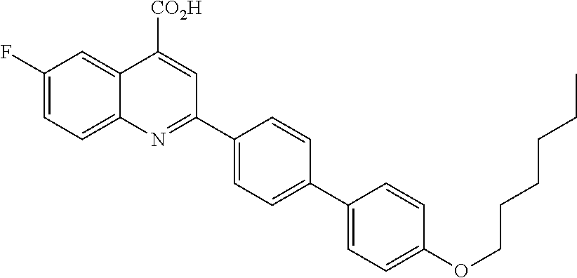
C1(F)=CC=C2C(=C1)C([CO2H])=CC(C1=CC=C(C3=CC=C(OCCCCCC)C=C3)C=C1)=N2
